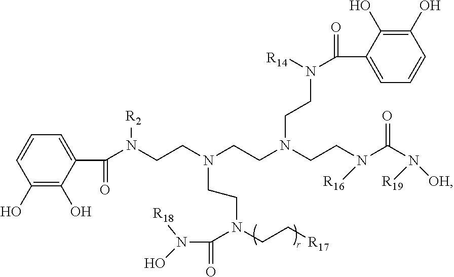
C1=CC=C(C(N(CCN(CCN(CCN(C(N([R19])[OH])=O)[R16])CCN(C(C2=CC=CC(O)=C2O)=O)[R14])CCN(CC[R17])C(N(O)[R18])=O)[R2])=O)C(O)=C1O
